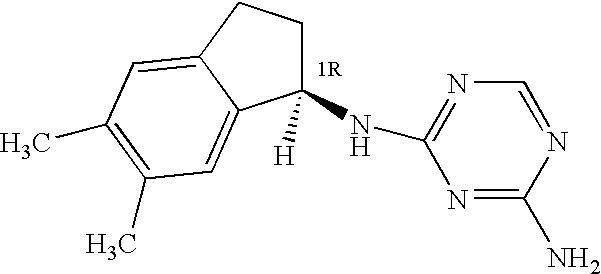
C1(NC2=NC=NC(N)=N2)([H])CCC2=CC(C)=C(C)C=C12
